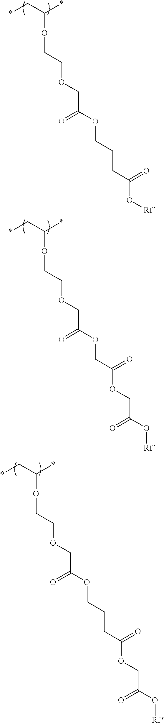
*CC(*)OCCOCC(OCCCC(O[Rf])=O)=O.*CC(*)OCCOCC(OCC(OCC(O[Rf])=O)=O)=O.*CC(*)OCCOCC(OCCCC(OCC(O[Rf])=O)=O)=O
